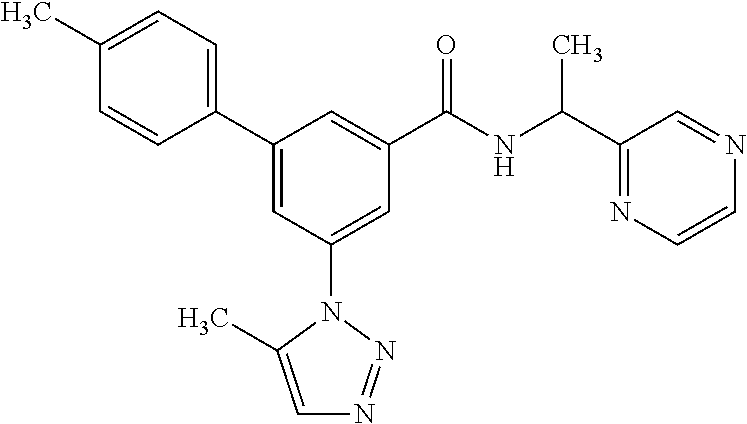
C1(C2=CC(N3N=NC=C3C)=CC(C(NC(C3=NC=CN=C3)C)=O)=C2)=CC=C(C)C=C1
